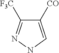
C1([CO])=CNN=C1[CF3]
